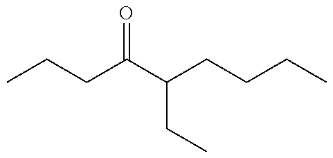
C(CC(C(CCCC)CC)=O)C
